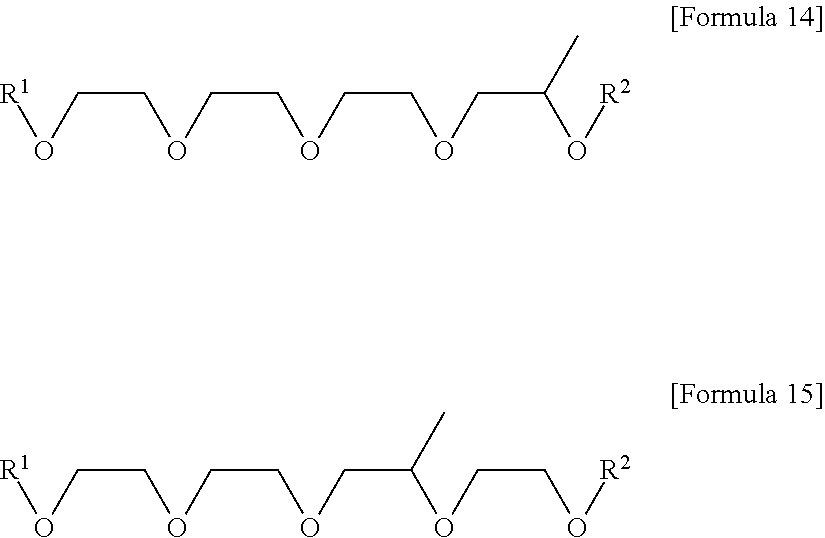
[R1]OCCOCCOCCOCC(O[R2])C.[R1]OCCOCCOCC(OCCO[R2])C
